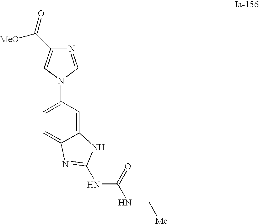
C1(N2C=NC(C([MeO])=O)=C2)=CC=C2C(=C1)NC(NC(NC[Me])=O)=N2
